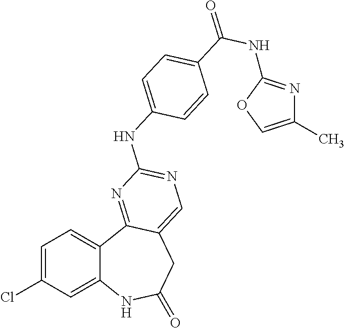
C1=C(Cl)C=C2C(=C1)C1=NC(NC3=CC=C(C(NC4=NC(C)=CO4)=O)C=C3)=NC=C1CC(=O)N2
